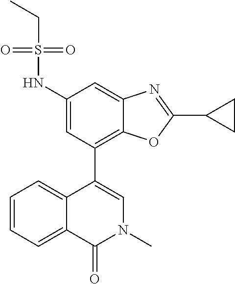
C1=C2C(=CC=C1)C(C1=C3C(=CC(NS(CC)(=O)=O)=C1)N=C(C1CC1)O3)=CN(C)C2=O
